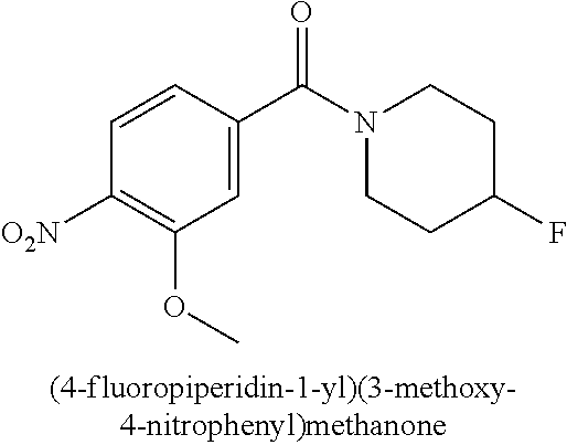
C1=C(C(=O)N2CCC(F)CC2)C=CC([O2N])=C1OC
